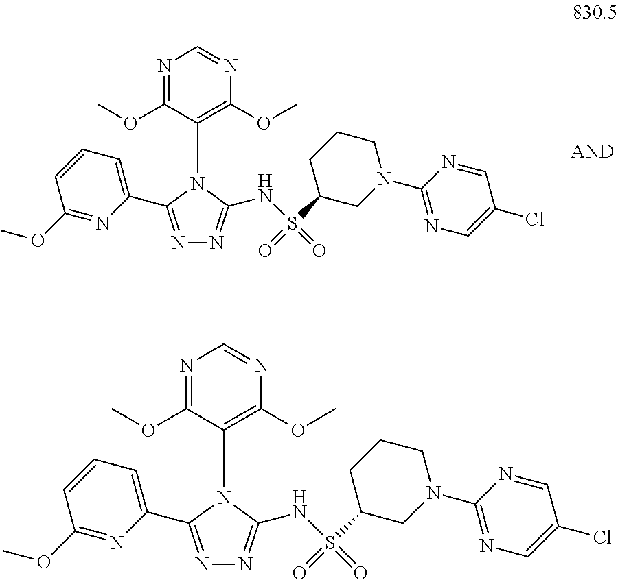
N1=C(C2=CC=CC(OC)=N2)N(C2=C(OC)N=CN=C2OC)C(NS(=O)(C2CN(C3=NC=C(Cl)C=N3)CCC2)=O)=N1.N1=C(C2=CC=CC(OC)=N2)N(C2=C(OC)N=CN=C2OC)C(NS(=O)(C2CN(C3=NC=C(Cl)C=N3)CCC2)=O)=N1
